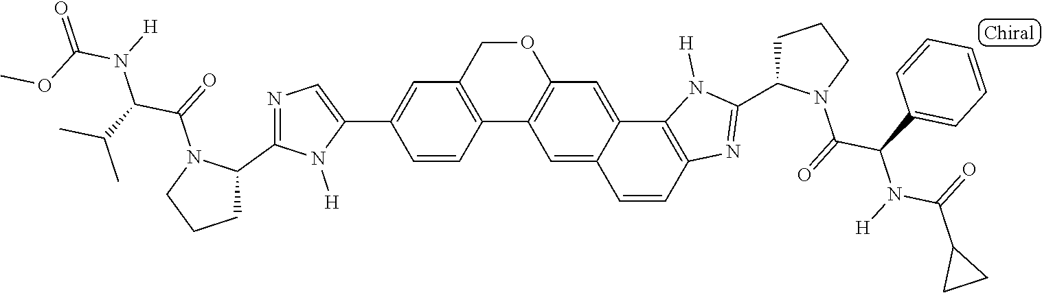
C12=C(COC3=C1C=C1C(=C3)C3=C(C=C1)N=C(C1CCCN1C(=O)C(C1=CC=CC=C1)N(C(C1CC1)=O)[H])N3[H])C=C(C1=CN=C(C3N(C(=O)C(C(C)C)N(C(=O)OC)[H])CCC3)N1[H])C=C2
